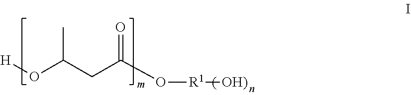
[H]OC(CC(O[R1][OH)])=O)C
